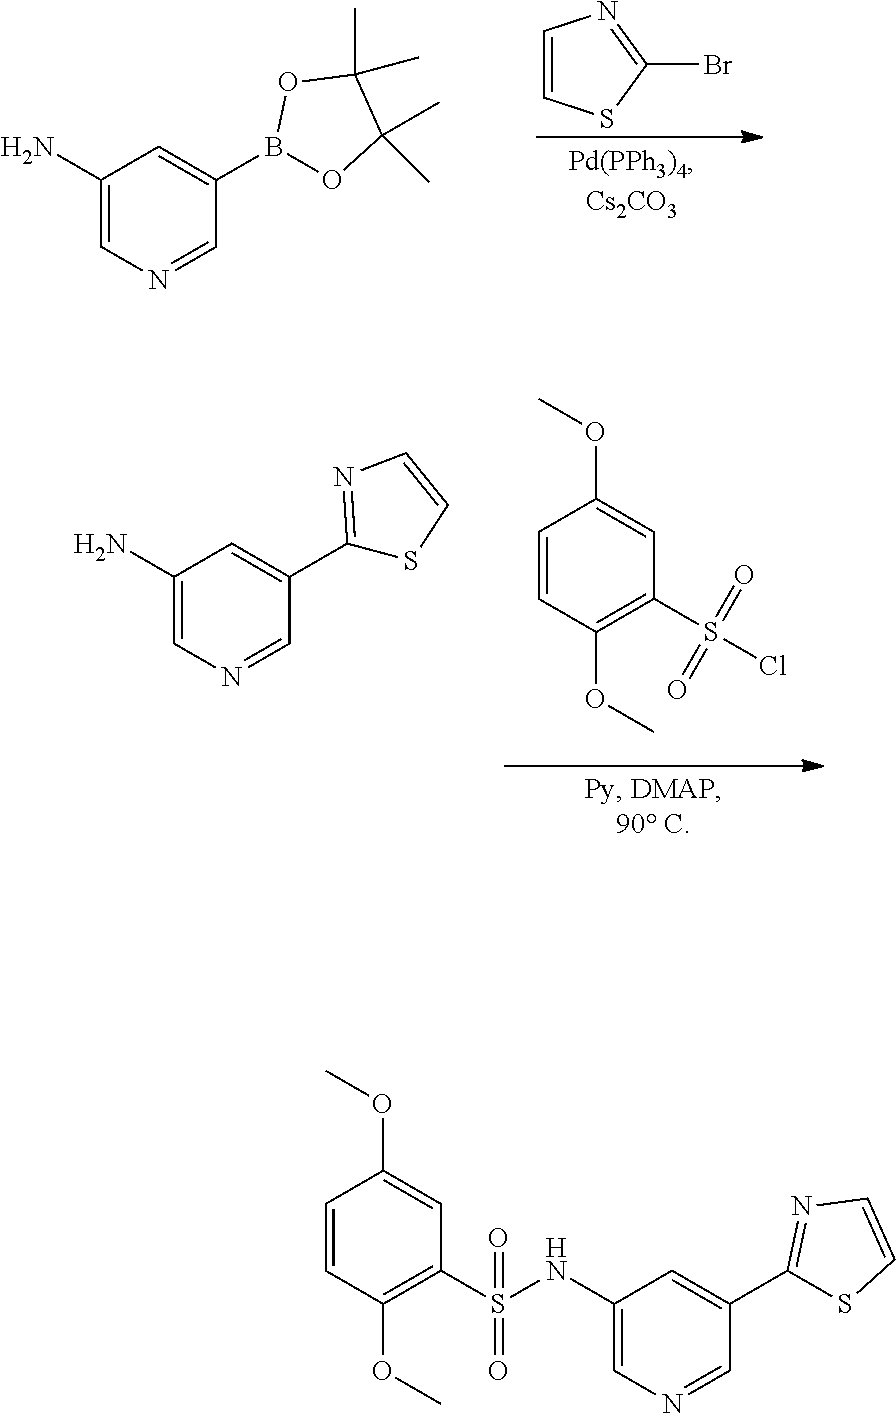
C1=CC(OC)=C(S(=O)(NC2=CN=CC(C3=NC=CS3)=C2)=O)C=C1OC.C1=CSC(Br)=N1.C1(N)=CN=CC(B2OC(C)(C)C(C)(C)O2)=C1.C1=CC(OC)=C(S(Cl)(=O)=O)C=C1OC.C1(N)=CN=CC(C2=NC=CS2)=C1
